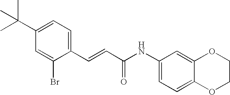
C(=CC1=CC=C(C(C)(C)C)C=C1Br)C(NC1=CC=C2C(=C1)OCCO2)=O
